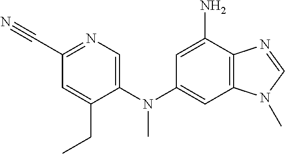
C1=C(N(C2=CC3=C(C(N)=C2)N=CN3C)C)C(CC)=CC(C#N)=N1
